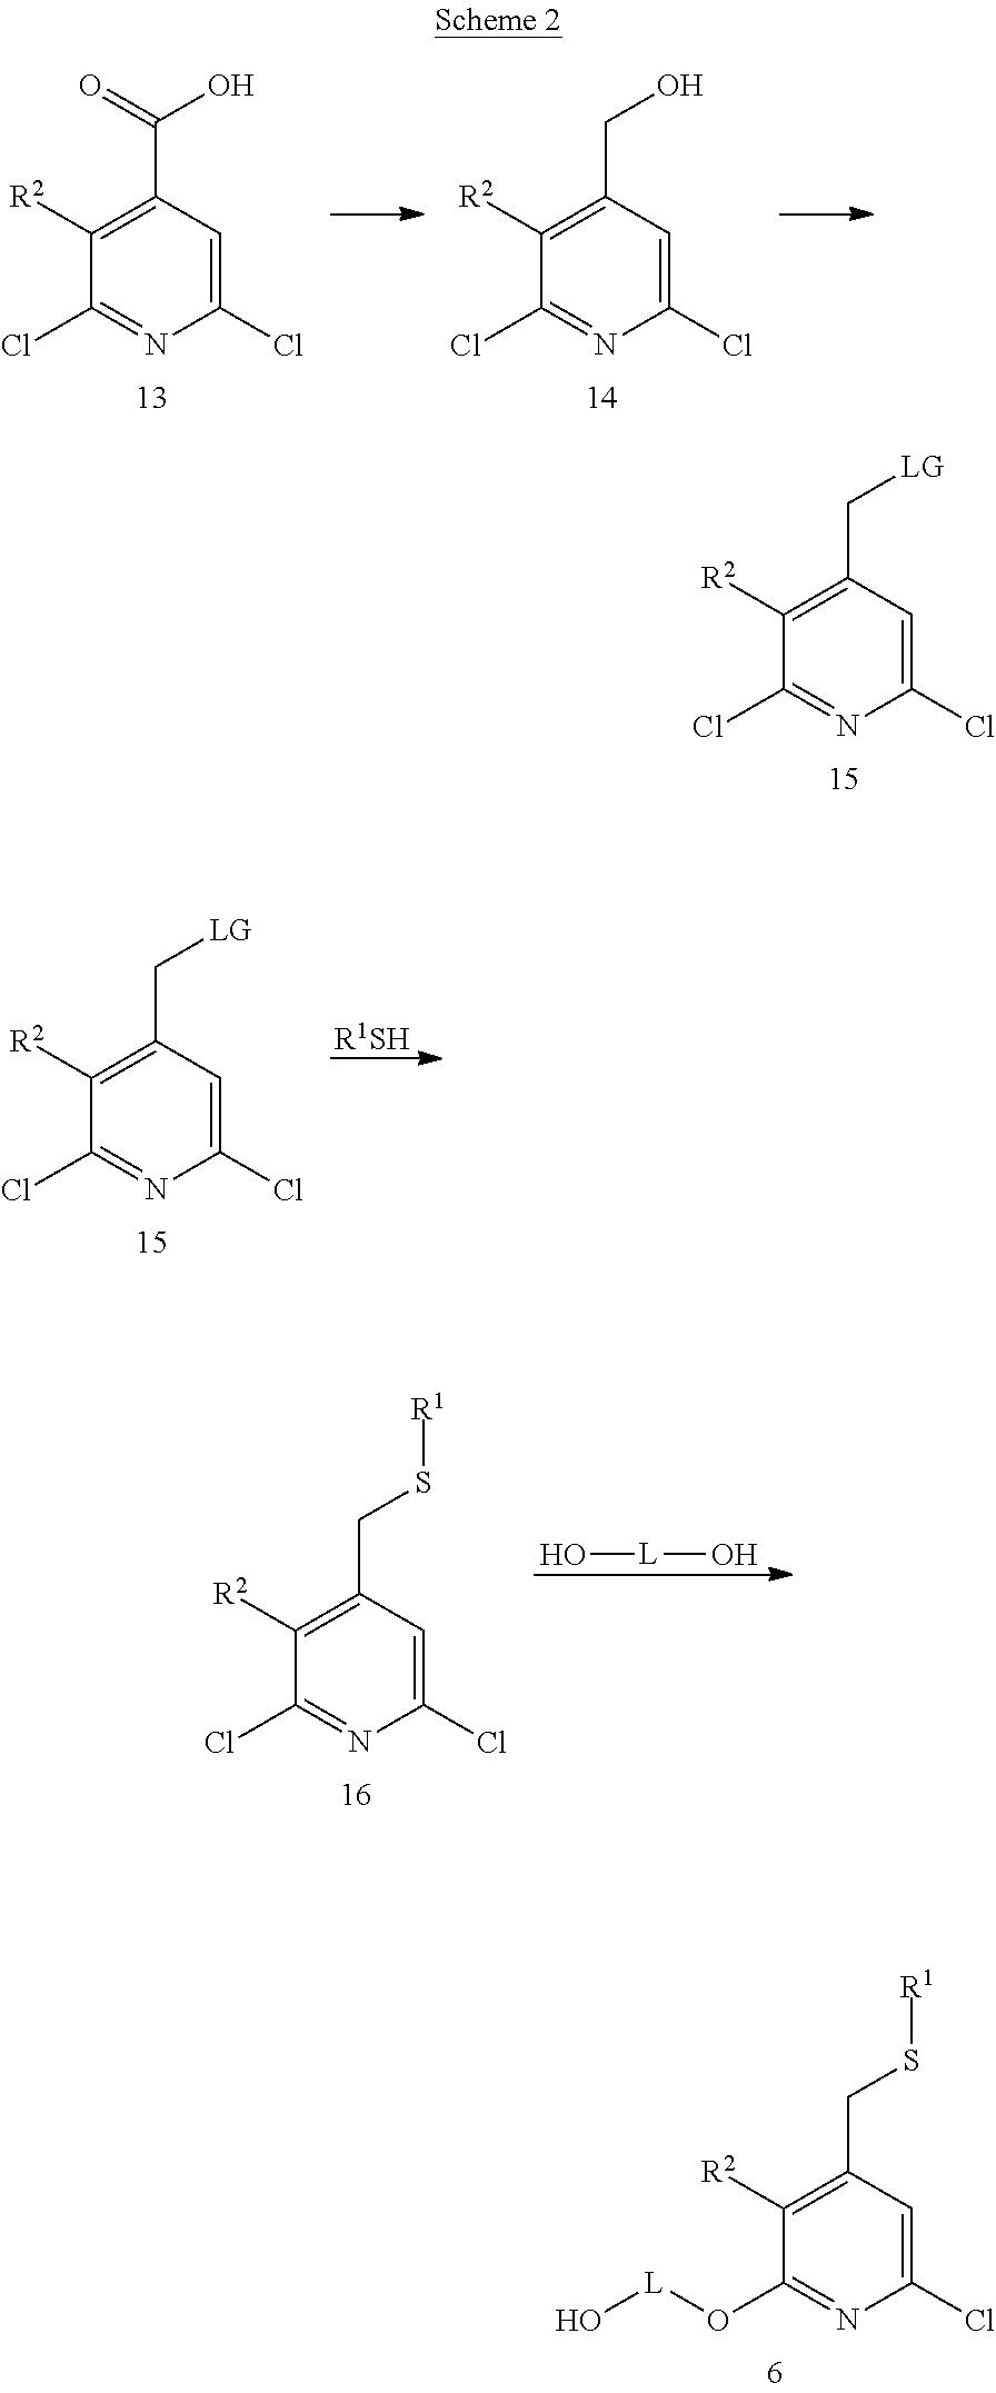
C1(Cl)=CC(C[LG])=C([R2])C(Cl)=N1.C1(Cl)=CC(C(=O)O)=C([R2])C(Cl)=N1.C1(Cl)=CC(CO)=C([R2])C(Cl)=N1.C1(Cl)=CC(C[LG])=C([R2])C(Cl)=N1.[R1SH].C1(Cl)=CC(CS[R1])=C([R2])C(Cl)=N1.O[L]O.C1(Cl)=CC(CS[R1])=C([R2])C(O[L]O)=N1
